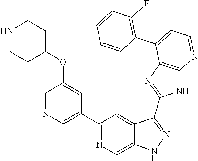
C1(C2=NC=C3C(=C2)C(C2=NC4=C(N2)N=CC=C4C2=C(F)C=CC=C2)=NN3)=CN=CC(OC2CCNCC2)=C1
